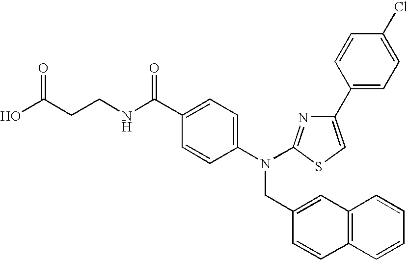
OC(CCNC(C1=CC=C(N(CC2=CC3=C(C=C2)C=CC=C3)C2=NC(C3=CC=C(Cl)C=C3)=CS2)C=C1)=O)=O
